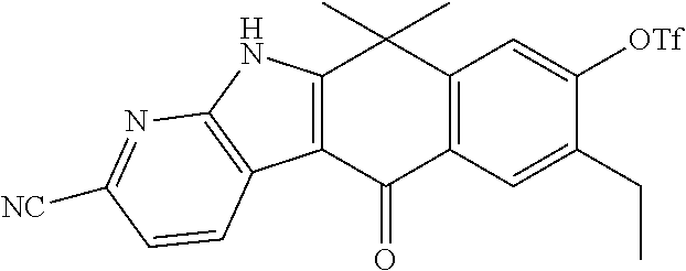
C12=C(C(=O)C3=C(C1(C)C)C=C([OTf])C(CC)=C3)C1=C(N2)N=C([NC])C=C1
